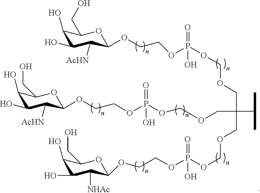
C1(O)C(O)C([AcHN])C(OCCOP(OCOCC(C(C)C)(COCOP(OCCOC2C([NHAc])C(O)C(O)C(CO)O2)(=O)O)COCOP(OCCOC2C([AcHN])C(O)C(O)C(CO)O2)(=O)O)(=O)O)OC1CO
